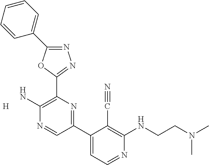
[H].N1=C(C2=CC=CC=C2)OC(C2=C(N)N=CC(C3=CC=NC(NCCN(C)C)=C3C#N)=N2)=N1
